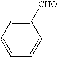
C1([CHO])=CC=CC=C1C
